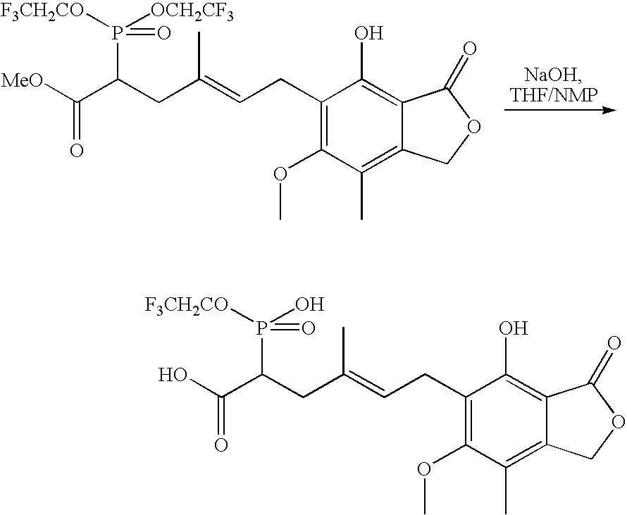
C1(CC=C(CC(P([OCH2CF3])([F3CH2CO])=O)C(=O)[MeO])C)=C(OC)C(C)=C2C(=C1O)C(=O)OC2.C1(CC=C(CC(P(O)([F3CH2CO])=O)C(=O)O)C)=C(OC)C(C)=C2C(=C1O)C(=O)OC2
